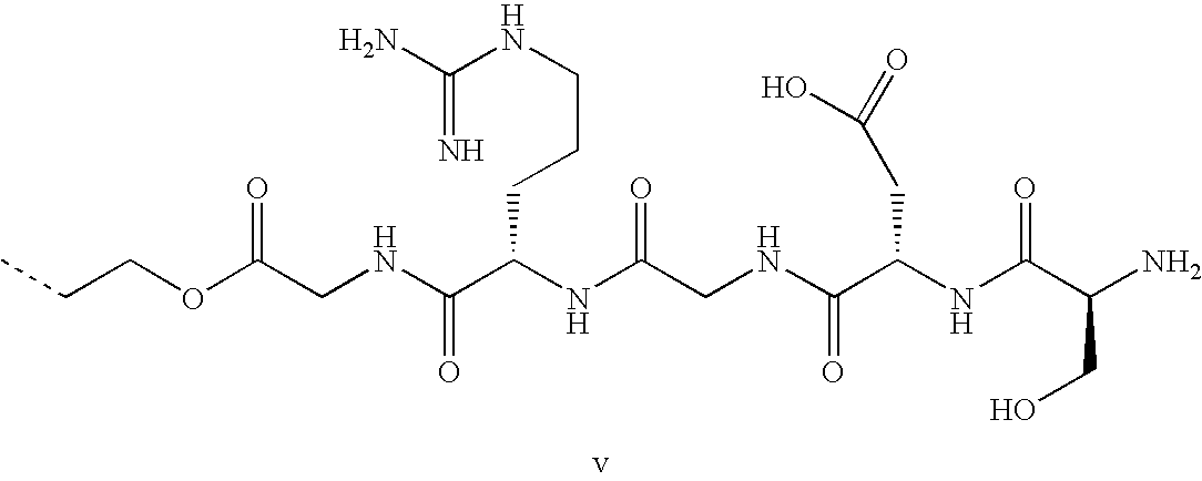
CCCOC(CNC(C(NC(CNC(C(NC(C(N)CO)=O)CC(=O)O)=O)=O)CCCNC(N)=N)=O)=O
